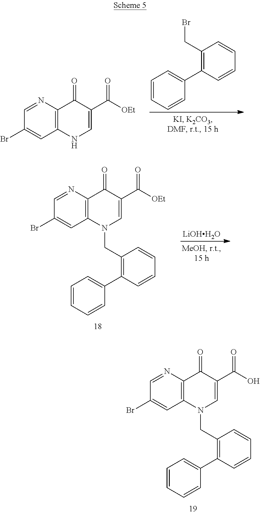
C1=CC=CC(C2=C(CBr)C=CC=C2)=C1.C12=C(N=CC(Br)=C1)C(=O)C(C([OEt])=O)=CN2.[LiOHH2O].C12=C(N=CC(Br)=C1)C(=O)C(C([OEt])=O)=CN2CC1=C(C2=CC=CC=C2)C=CC=C1.C12=C(N=CC(Br)=C1)C(=O)C(C(O)=O)=CN2CC1=C(C2=CC=CC=C2)C=CC=C1
